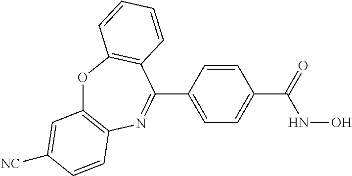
O1C2=C(N=C(C3=CC=C(C(NO)=O)C=C3)C3=C1C=CC=C3)C=CC([NC])=C2
